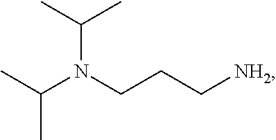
CC(N(CCC[NH2])C(C)C)C
